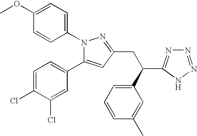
C(CC1=NN(C2=CC=C(OC)C=C2)C(C2=CC=C(Cl)C(Cl)=C2)=C1)(C1=CC=CC(C)=C1)C1=NN=NN1
